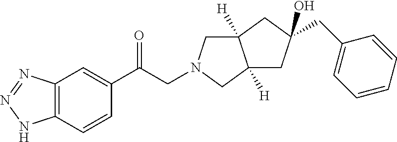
C12([H])CN(CC(C3=CC4=C(C=C3)NN=N4)=O)CC1([H])CC(CC1=CC=CC=C1)(O)C2
